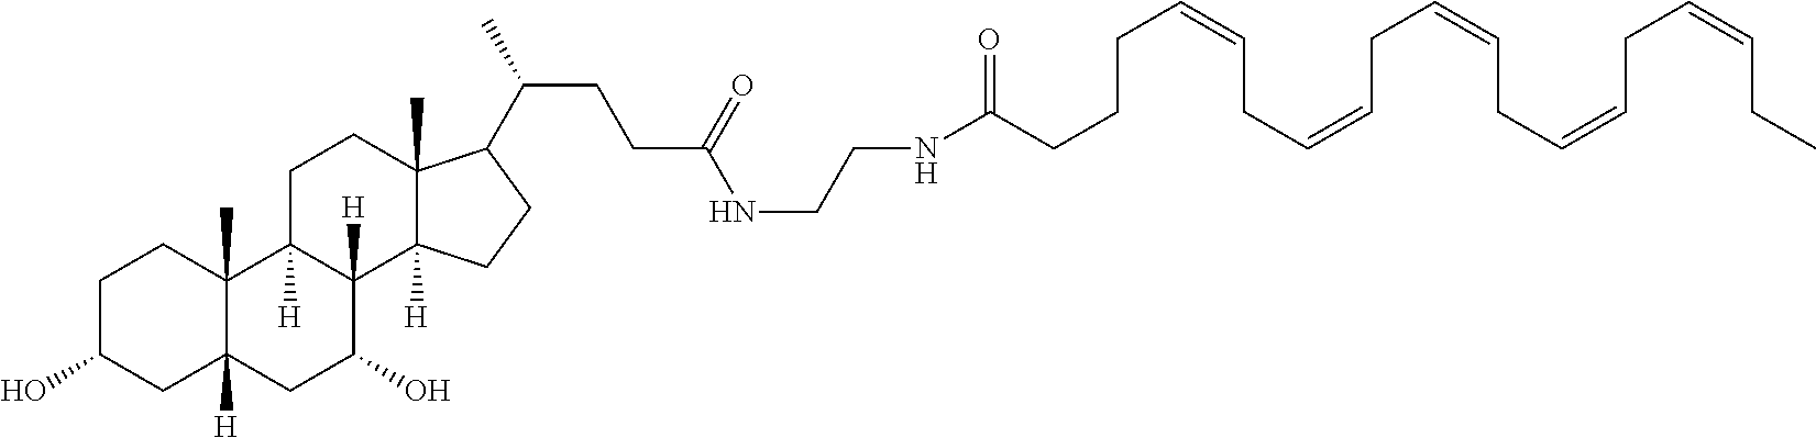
C1C(O)CC2([H])C(C)(C1)C1([H])C([H])(C(O)C2)C2([H])C(C)(CC1)C(C(CCC(=O)NCCNC(CCCC=CCC=CCC=CCC=CCC=CCC)=O)C)CC2
